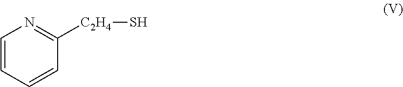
C1=CC=CC([C2H4]S)=N1
